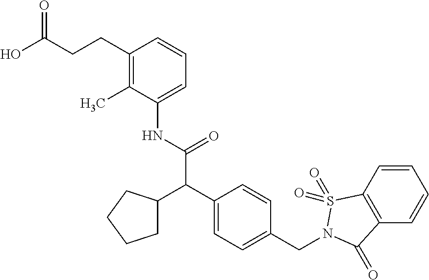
C(C(O)=O)CC1=C(C)C(NC(C(C2=CC=C(CN3S(=O)(=O)C4=C(C=CC=C4)C3=O)C=C2)C2CCCC2)=O)=CC=C1
